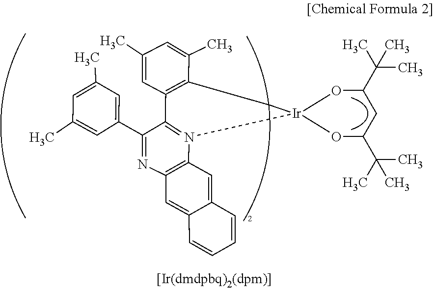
C1=C2C=CC=CC2=CC2=C1N=C(C1=CC(C)=CC(C)=C1)C1=N2[Ir]2(CC3=C1C=C(C)C=C3C)OC(C(C)(C)C)CC(C(C)(C)C)O2
